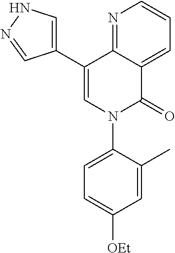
C1(C2=CN(C3=CC=C([OEt])C=C3C)C(=O)C3=CC=CN=C23)=CNN=C1
